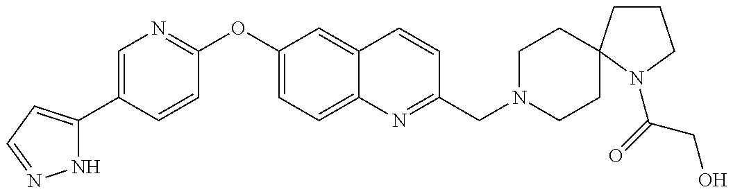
N1C(C2=CN=C(OC3=CC=C4C(=C3)C=CC(CN3CCC5(CC3)CCCN5C(=O)CO)=N4)C=C2)=CC=N1
